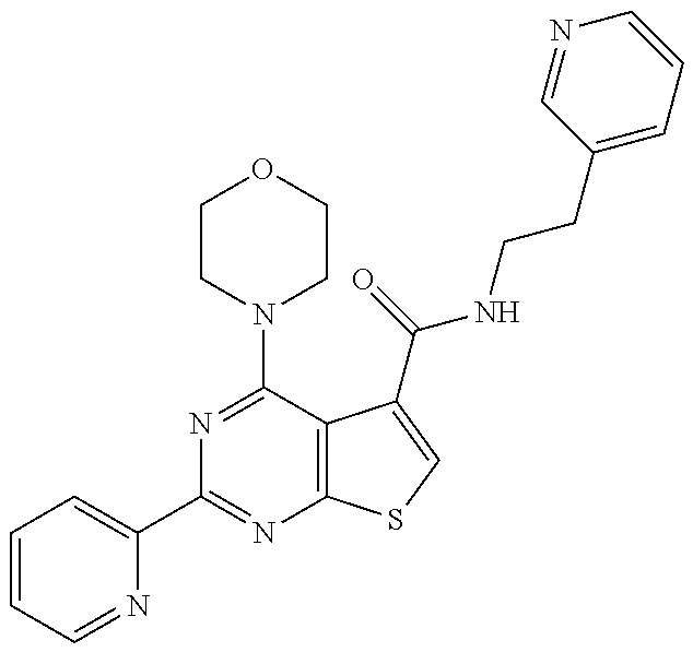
C1=CC=NC(C2=NC3=C(C(N4CCOCC4)=N2)C(C(NCCC2=CC=CN=C2)=O)=CS3)=C1
